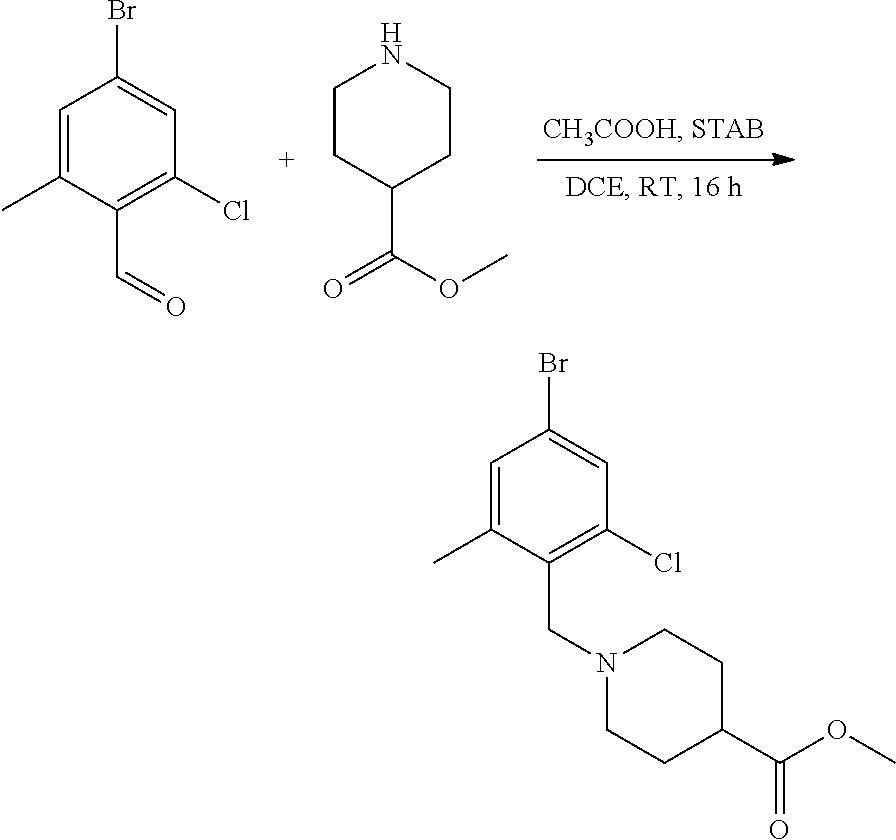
C1(C(=O)OC)CCN(CC2=C(Cl)C=C(Br)C=C2C)CC1.O=CC1=C(Cl)C=C(Br)C=C1C.O(C)C(C1CCNCC1)=O
